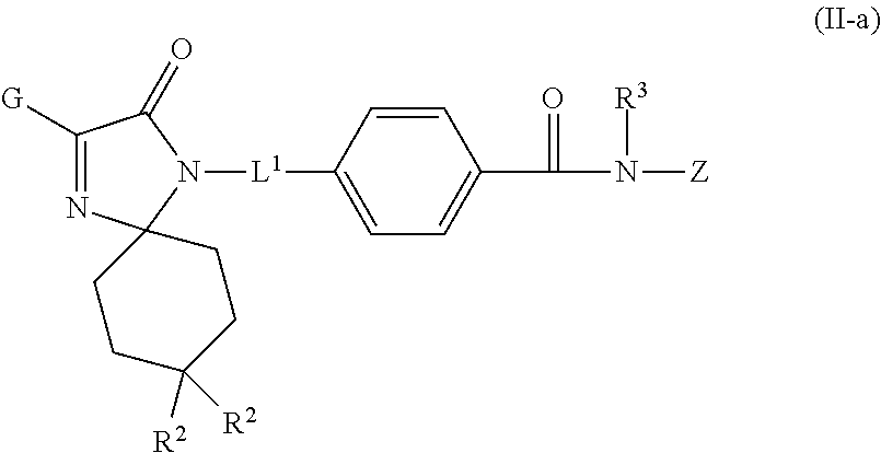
C1([G])=NC2(N([L1]C3=CC=C(C(N([Z])[R3])=O)C=C3)C1=O)CCC([R2])([R2])CC2
